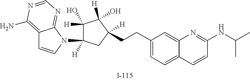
C(CC1=CC=C2C(=C1)N=C(NC(C)C)C=C2)C1([H])CC(N2C3=NC=NC(N)=C3C=C2)([H])C([H])(O)C1([H])O
